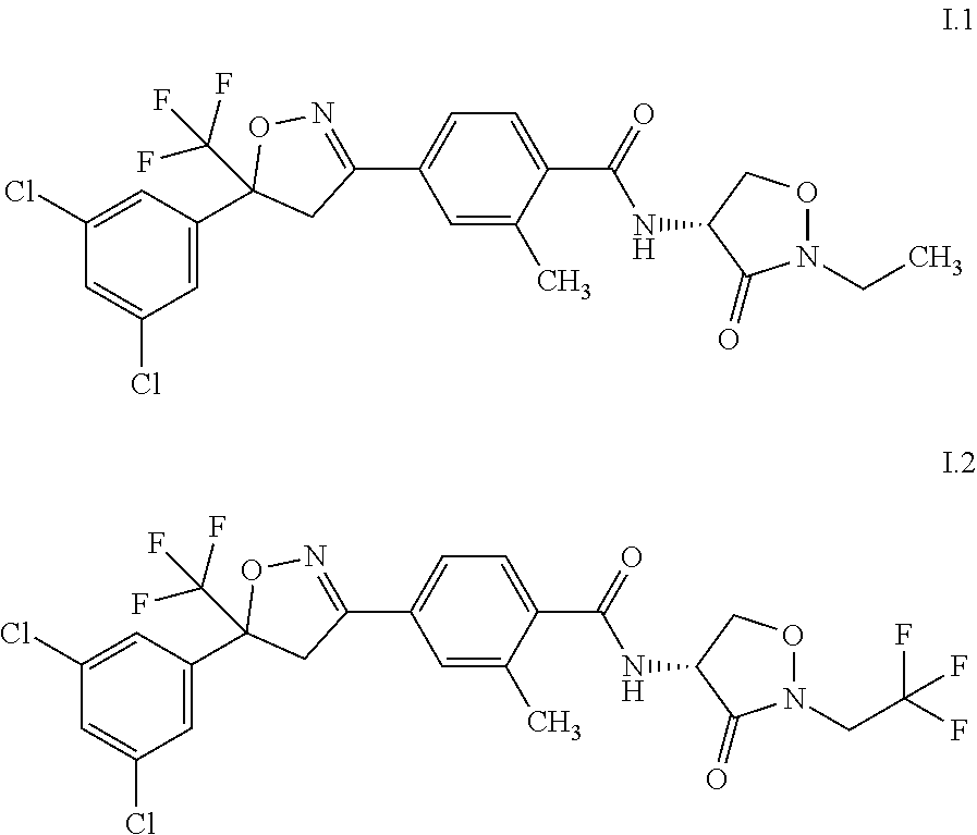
C1(Cl)=CC(C2(C(F)(F)F)CC(C3=CC=C(C(=O)NC4C(=O)N(CC)OC4)C(C)=C3)=NO2)=CC(Cl)=C1.C1(Cl)=CC(C2(C(F)(F)F)CC(C3=CC=C(C(=O)NC4C(=O)N(CC(F)(F)F)OC4)C(C)=C3)=NO2)=CC(Cl)=C1
